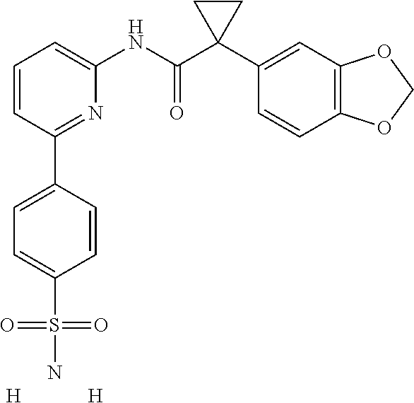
C1=CC(C2=CC=C(S(=O)(=O)N)C=C2)=NC(NC(C2(C3=CC4=C(C=C3)OCO4)CC2)=O)=C1.[H].[H]
